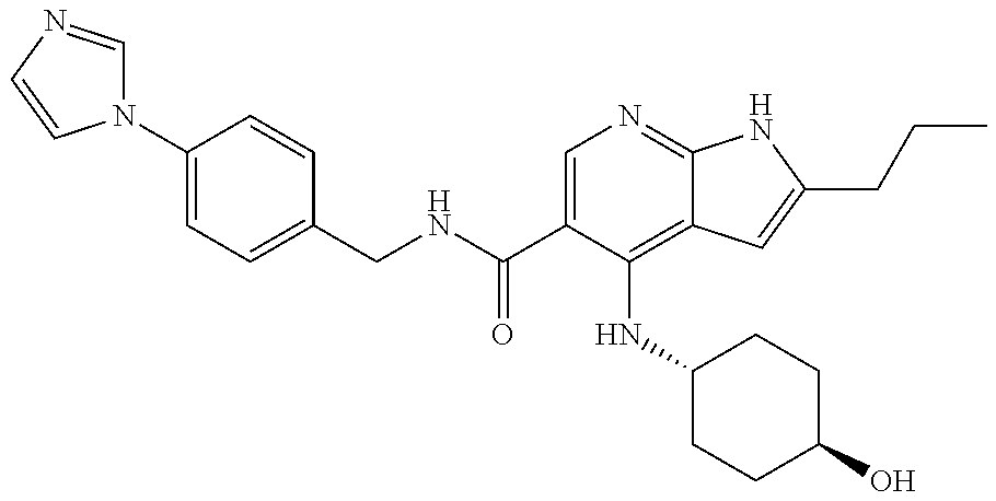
O=C(NCC1=CC=C(N2C=NC=C2)C=C1)C1=CN=C2C(=C1NC1CCC(O)CC1)C=C(CCC)N2
